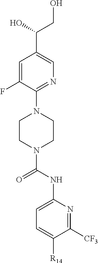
C1=C(F)C(N2CCN(C(NC3=CC=C([R14])C([CF3])=N3)=O)CC2)=NC=C1C(O)CO
